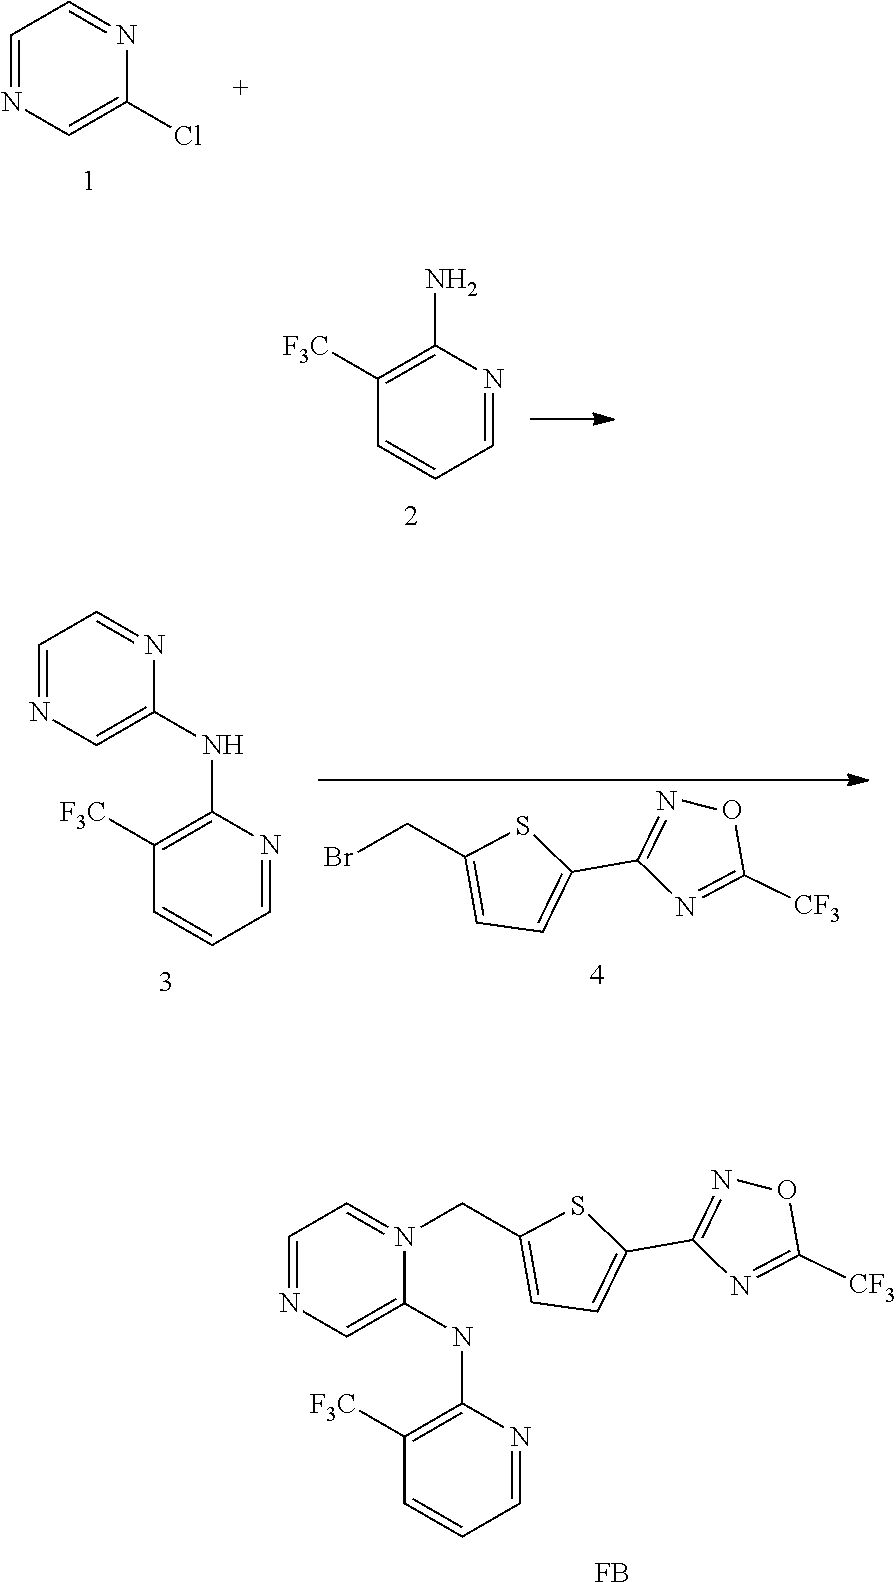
C1=NC=C(Cl)N=C1.C1([F3C])=C(N)N=CC=C1.C1(CBr)=CC=C(C2=NOC([CF3])=N2)S1.C1([F3C])=C(NC2=CN=CC=N2)N=CC=C1.C1([F3C])=C(NC2=CN=CC=N2CC2=CC=C(C3=NOC([CF3])=N3)S2)N=CC=C1.[FB]
